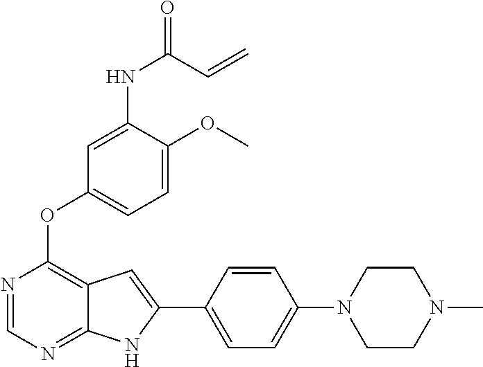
C1CN(C)CCN1C1=CC=C(C2=CC3=C(OC4=CC=C(OC)C(NC(C=C)=O)=C4)N=CN=C3N2)C=C1
